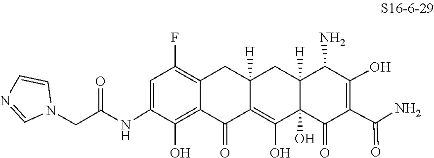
C1(NC(CN2C=CN=C2)=O)=CC(F)=C2CC3([H])CC4([H])C(N)C(O)=C(C(=O)N)C(=O)C4(O)C(O)=C3C(=O)C2=C1O
